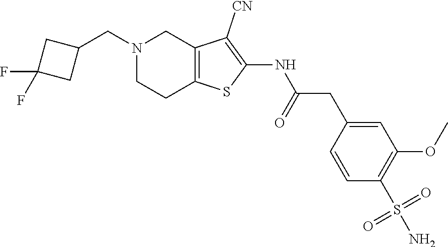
C1(CN2CCC3=C(C2)C([CN])=C(NC(CC2=CC(OC)=C(S(N)(=O)=O)C=C2)=O)S3)CC(F)(F)C1
